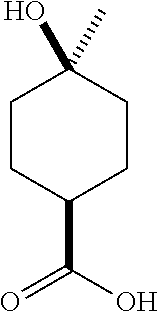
C1CC(C(O)=O)CCC1(O)C
